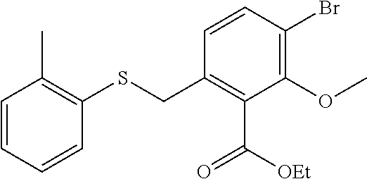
C1=CC=CC(SCC2=C(C(=O)[OEt])C(OC)=C(Br)C=C2)=C1C
